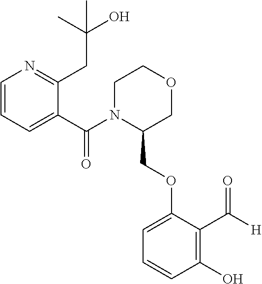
C1=CC=C(C(N2C(COC3=CC=CC(O)=C3C([H])=O)COCC2)=O)C(CC(O)(C)C)=N1
